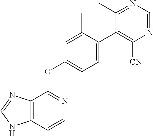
C12=C(N=CN1)C(OC1=CC=C(C3=C([CN])N=CN=C3C)C(C)=C1)=NC=C2
